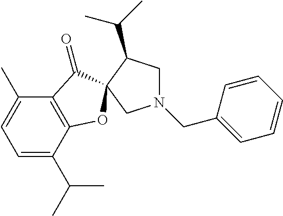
N1(CC2=CC=CC=C2)CC(C(C)C)C2(C1)OC1=C(C(C)=CC=C1C(C)C)C2=O
